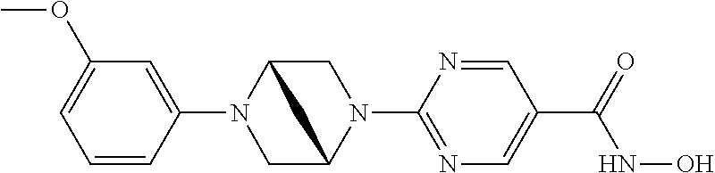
C1(N2CC3N(C4=NC=C(C(NO)=O)C=N4)CC2C3)=CC(OC)=CC=C1
